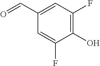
O=CC1=CC(F)=C(O)C(F)=C1
